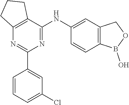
C12=C(C(NC3=CC4=C(C=C3)B(O)OC4)=NC(C3=CC(Cl)=CC=C3)=N1)CCC2
